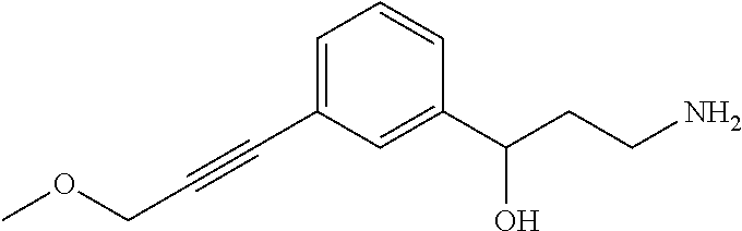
C1(C(CCN)O)=CC(C#CCOC)=CC=C1
